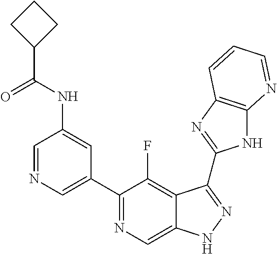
C1=NC=C(C2=NC=C3C(=C2F)C(C2=NC4=C(N2)N=CC=C4)=NN3)C=C1NC(C1CCC1)=O
